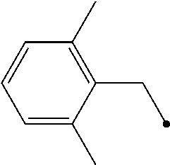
C1=CC=C(C)C(CC)=C1C
